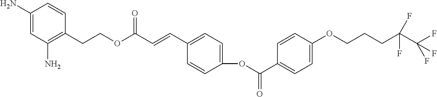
C1(N)=CC(N)=C(CCOC(C=CC2=CC=C(OC(C3=CC=C(OCCCC(C(F)(F)F)(F)F)C=C3)=O)C=C2)=O)C=C1
